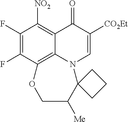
C1(F)=C(F)C2=C3C(=C1[NO2])C(=O)C([CO2Et])=CN3C1(C([Me])CO2)CCC1
